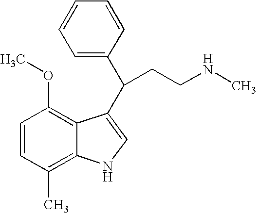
C1=CC(C)=C2C(=C1OC)C(C(CCNC)C1=CC=CC=C1)=CN2
